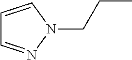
C1=CN(CCC)N=C1
